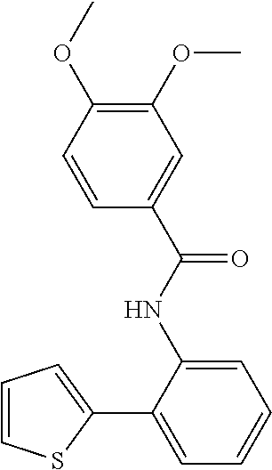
C1(C2=CC=CC=C2NC(C2=CC(OC)=C(OC)C=C2)=O)=CC=CS1
